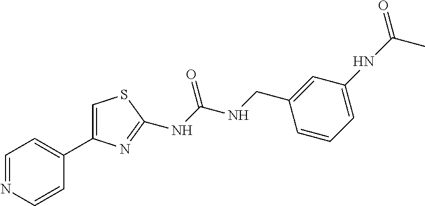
C1=NC=CC(C2=CSC(NC(NCC3=CC(NC(C)=O)=CC=C3)=O)=N2)=C1
